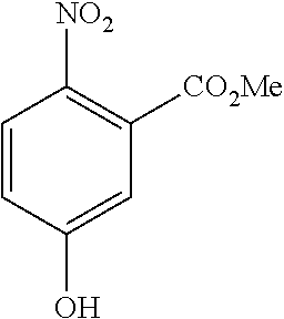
C1=CC(O)=CC([CO2Me])=C1[NO2]
